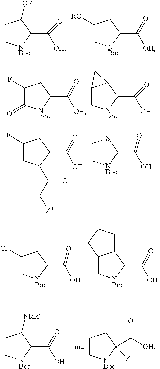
C1C[NBoc]C(C([OH])=O)C1[OR].C1([RO])C[NBoc]C(C([OH])=O)C1.C1(F)C(=O)[NBoc]C(C([OH])=O)C1.C12C[NBoc]C(C([OH])=O)C1C2.C1(F)CC(C(=O)C[ZA])C(C([OEt])=O)C1.C1C[NBoc]C(C([OH])=O)S1.C1(Cl)C[NBoc]C(C([OH])=O)C1.C12C[NBoc]C(C([OH])=O)C1CCC2.C1C[NBoc]C(C(O)=O)C1[NRR].C1C[NBoc]C(C([OH])=O)([Z])C1
